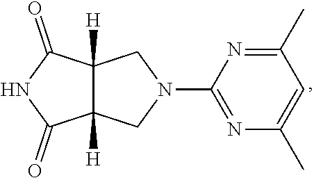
C1(=O)NC(=O)C2([H])C1([H])CN(C1=NC(C)=CC(C)=N1)C2
